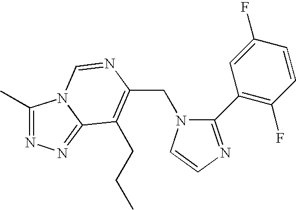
C(N1C(C2=C(F)C=CC(F)=C2)=NC=C1)C1=C(CCC)C2=NN=C(C)N2C=N1
